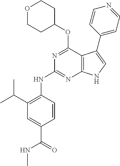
N(C1=NC2=C(C(OC3CCOCC3)=N1)C(C1=CC=NC=C1)=CN2)C1=C(C(C)C)C=C(C(=O)NC)C=C1
